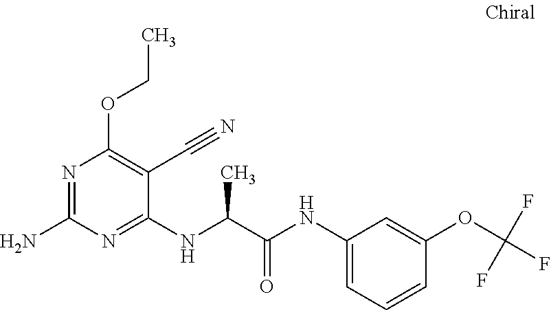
C1(NC(C(NC2=CC=CC(OC(F)(F)F)=C2)=O)C)=NC(N)=NC(OCC)=C1C#N
